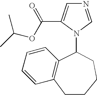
C1=CC2=C(C=C1)C(N1C=NC=C1C(=O)OC(C)C)CCCC2
